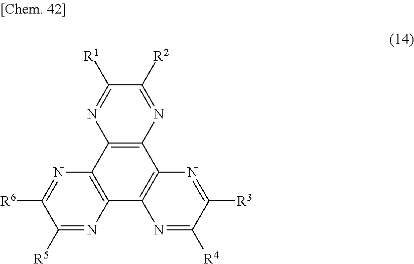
C1([R5])=NC2=C(N=C1[R6])C1=C(C3=C2N=C([R4])C([R3])=N3)N=C([R2])C([R1])=N1
